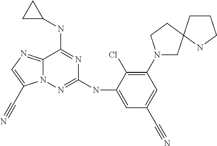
C12=NC=C(C#N)N1N=C(NC1=CC(C#N)=CC(N3CC4(CC3)CCCN4)=C1Cl)N=C2NC1CC1
